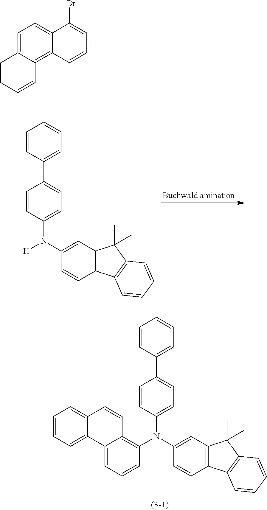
C1=C2C(=C3C(=C1)C(Br)=CC=C3)C=CC=C2.C1=CC(N(C2=CC3=C(C=C2)C2=C(C3(C)C)C=CC=C2)[H])=CC=C1C1=CC=CC=C1.C1=CC=C2C(=C1)C=CC1=C(N(C3=CC4=C(C=C3)C3=C(C4(C)C)C=CC=C3)C3=CC=C(C4=CC=CC=C4)C=C3)C=CC=C21
